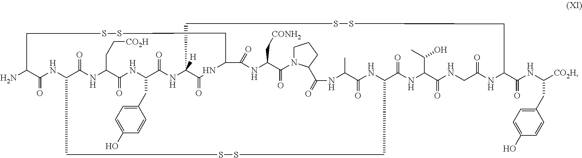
C1C(N)C(=O)NC2C(=O)NC(CC[CO2H])C(=O)NC(CC3=CC=C(O)C=C3)C(=O)NC3([H])C(=O)NC(C(=O)NC(C[CONH2])C(=O)N4CCCC4C(=O)NC(C)C(=O)NC(C(=O)NC(C(C)O)C(=O)NCC(=O)NC(C(=O)NC([CO2H])CC4=CC=C(O)C=C4)CSSC3)CSSC2)CSS1
